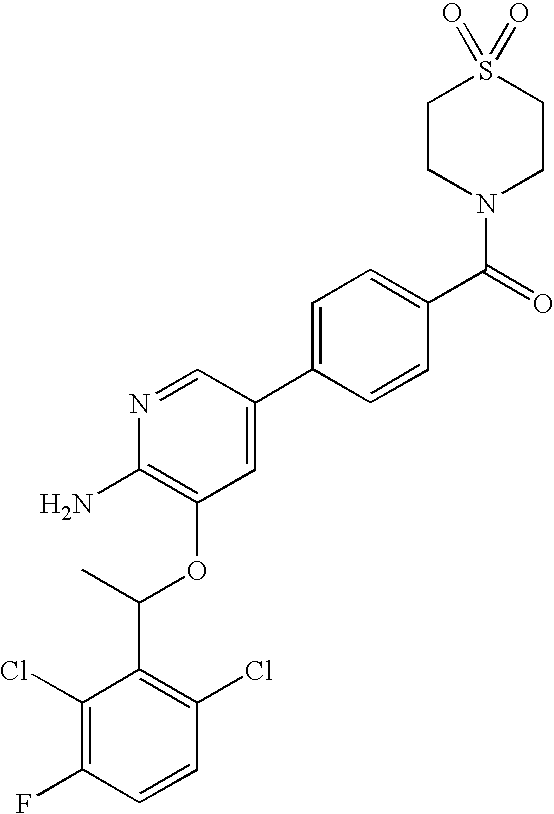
C1(Cl)=C(F)C=CC(Cl)=C1C(C)OC1=C(N)N=CC(C2=CC=C(C(=O)N3CCS(=O)(=O)CC3)C=C2)=C1
